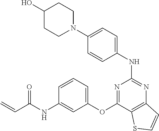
N1(C2=CC=C(NC3=NC4=C(C(OC5=CC=CC(NC(C=C)=O)=C5)=N3)SC=C4)C=C2)CCC(O)CC1
